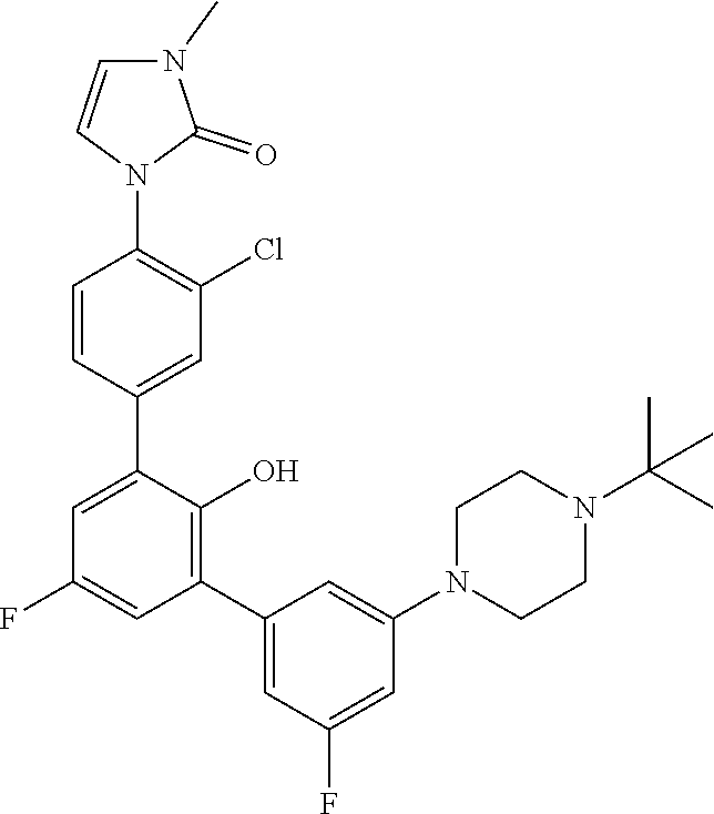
C1=CC(C2=CC(F)=CC(C3=CC(F)=CC(N4CCN(C(C)(C)C)CC4)=C3)=C2O)=CC(Cl)=C1N1C(=O)N(C)C=C1
